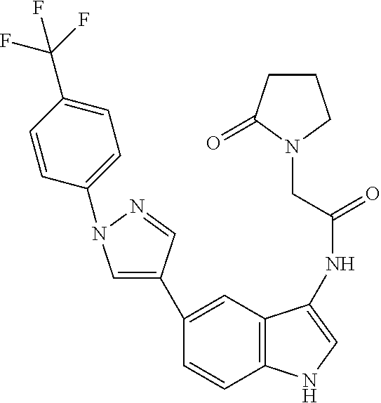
C1=CC2=C(C=C1C1=CN(C3=CC=C(C(F)(F)F)C=C3)N=C1)C(NC(=O)CN1CCCC1=O)=CN2
